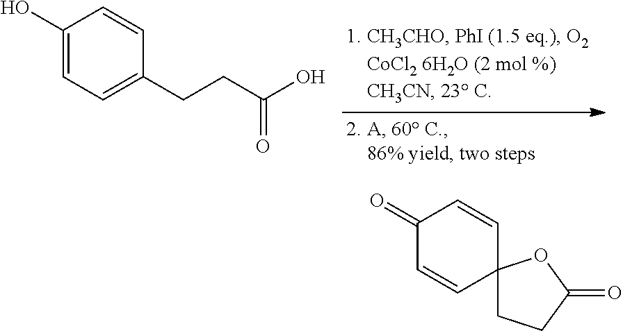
C1(O)=CC=C(CCC(O)=O)C=C1.C1(=O)C=CC2(C=C1)CCC(=O)O2
